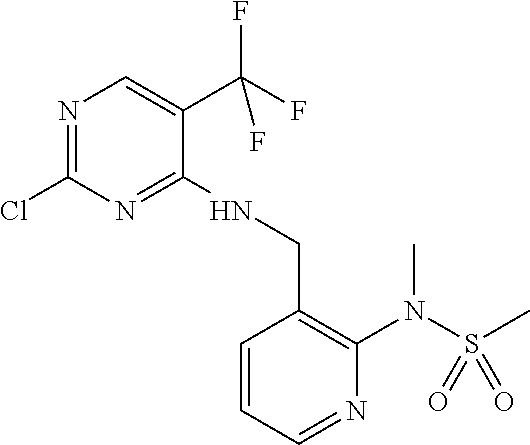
C1(NCC2=C(N(S(C)(=O)=O)C)N=CC=C2)=NC(Cl)=NC=C1C(F)(F)F
